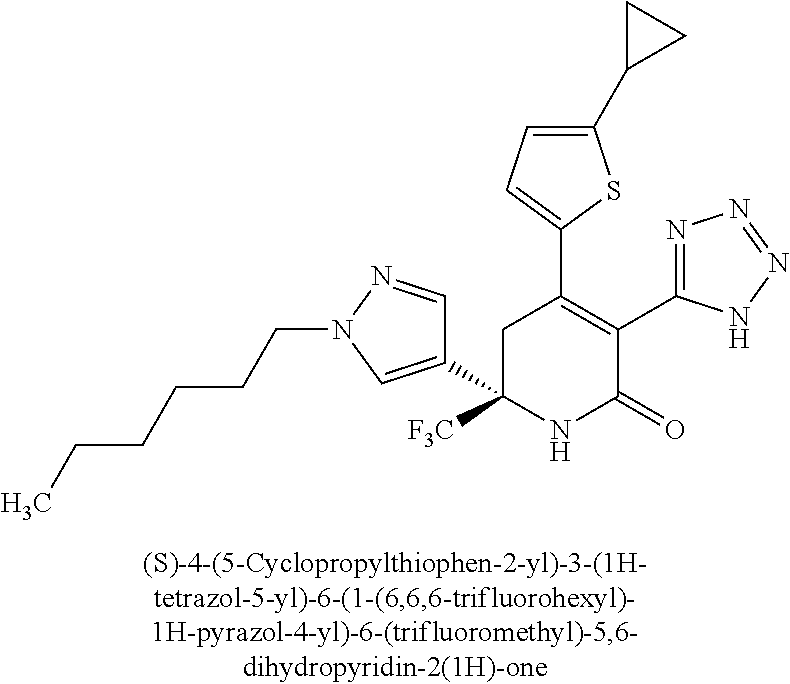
C1(C2=C(C3=NN=NN3)C(=O)NC(C3=CN(CCCCCC)N=C3)([F3C])C2)=CC=C(C2CC2)S1
